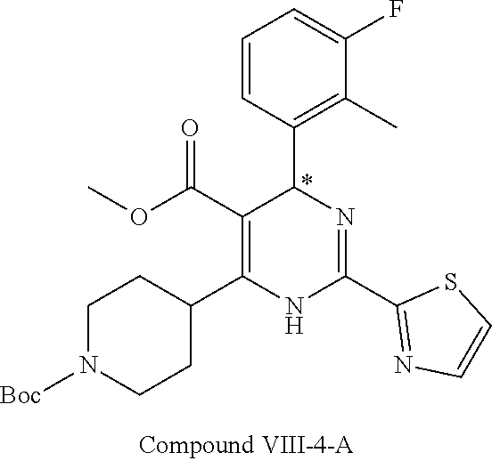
C1(F)=CC=CC(C2N=C(C3=NC=CS3)NC(C3CCN([Boc])CC3)=C2C(OC)=O)=C1C
